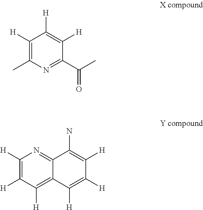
C1([H])=C(C)N=C(C(C)=O)C([H])=C1[H].C1([H])=C([H])C([H])=C2C(=N1)C(N)=C([H])C([H])=C2[H]
